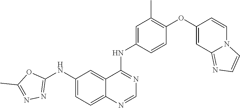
C1=NC2=CC=C(NC3=NN=C(C)O3)C=C2C(NC2=CC(C)=C(OC3=CC4=NC=CN4C=C3)C=C2)=N1
